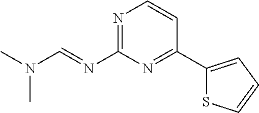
C1(C2=NC(N=CN(C)C)=NC=C2)=CC=CS1
